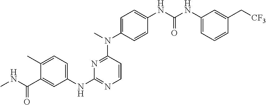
C1(C)=CC=C(NC2=NC=CC(N(C)C3=CC=C(NC(NC4=CC=CC(C[CF3])=C4)=O)C=C3)=N2)C=C1C(NC)=O
